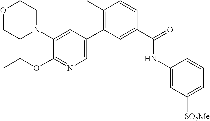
C1(N2CCOCC2)=CC(C2=C(C)C=CC(C(NC3=CC([SO2Me])=CC=C3)=O)=C2)=CN=C1OCC
